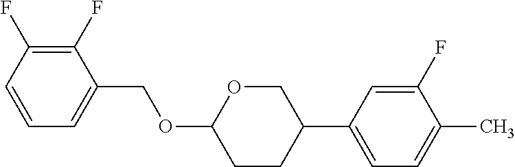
C1(F)=C(F)C=CC=C1COC1CCC(C2=CC=C(C)C(F)=C2)CO1
